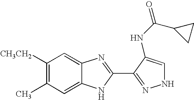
C12=CC(C)=C([CH3CH2])C=C1N=C(C1=NNC=C1NC(=O)C1CC1)N2
